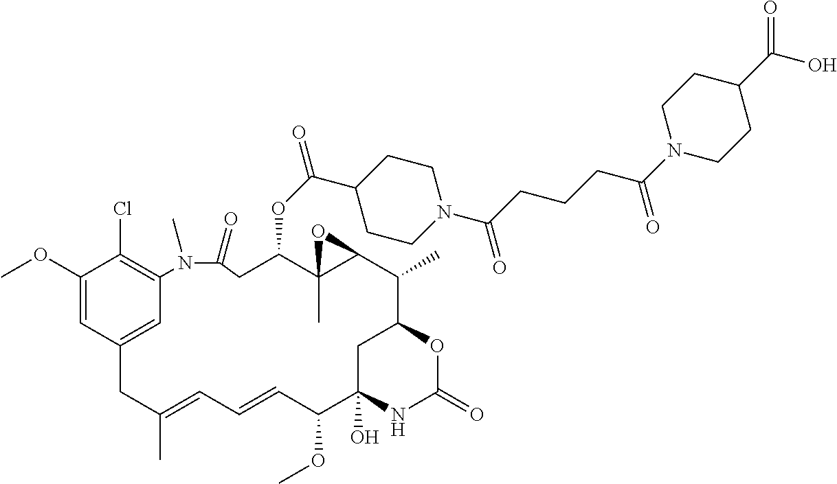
C1N(C(=O)CCCC(N2CCC(C(OC3CC(=O)N(C)C4=C(Cl)C(OC)=CC(=C4)CC(C)=CC=CC(OC)C4(O)CC(C(C)C5C3(C)O5)OC(=O)N4)=O)CC2)=O)CCC(C(O)=O)C1
